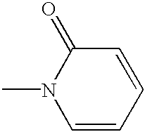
C1=CC=CC(=O)N1C
